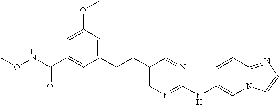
O(NC(C1=CC(CCC2=CN=C(NC3=CN4C(=NC=C4)C=C3)N=C2)=CC(OC)=C1)=O)C
